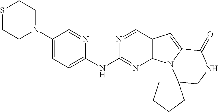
C1(N2CCSCC2)=CC=C(NC2=NC3=C(C=N2)C=C2N3C3(CNC2=O)CCCC3)N=C1
